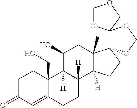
C1(=O)C=C2C(CO)(CC1)C1([H])C([H])(CC2)C2([H])C(C)(CC1O)C1(CC2)OCOC12OCOC2
